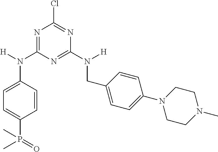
N1=C(N(C2=CC=C(P(=O)(C)C)C=C2)[H])N=C(N(CC2=CC=C(N3CCN(C)CC3)C=C2)[H])N=C1Cl
